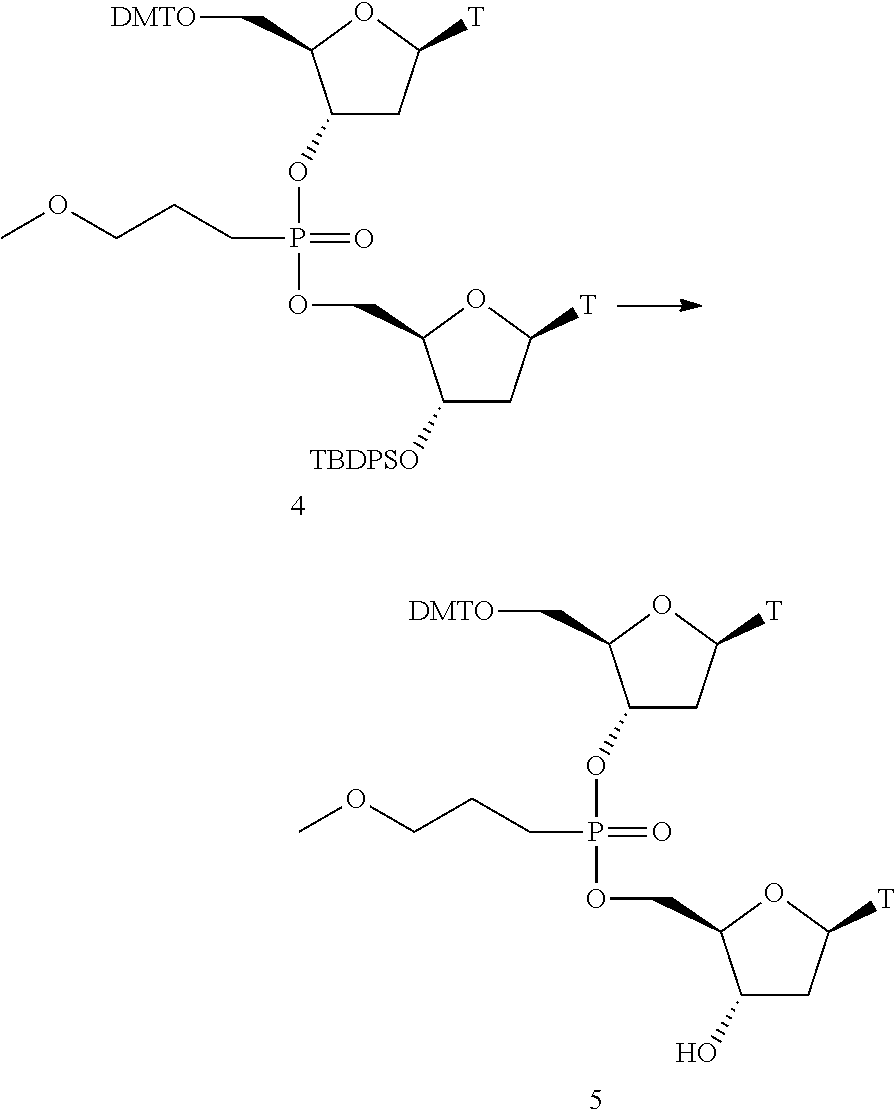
C1(OP(OCC2C([TBDPSO])CC([T])O2)(=O)CCCOC)CC([T])OC1C[DMTO].C1(OP(OCC2C(O)CC([T])O2)(=O)CCCOC)CC([T])OC1C[DMTO]
